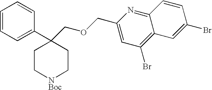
C1=CC=C(C2(COCC3=CC(Br)=C4C(=N3)C=CC(Br)=C4)CC[NBoc]CC2)C=C1
